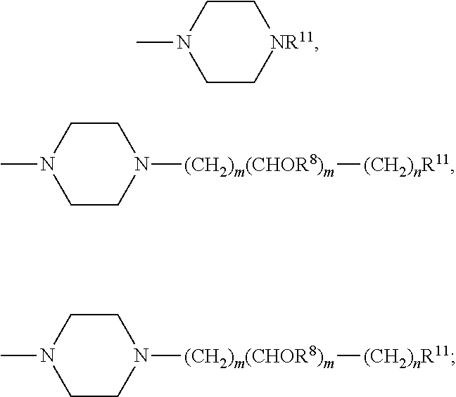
C1CN(C)CC[NR11]1.C1CN(C)CCN1[(CH2)m(CHOR8)m][(CH2)nR11].C1CN(C)CCN1[(CH2)m(CHOR8)m][(CH2)nR11]
